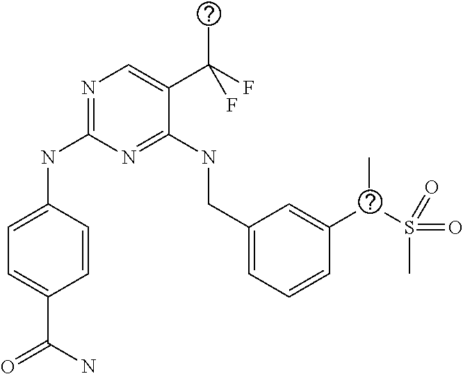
N(C1=NC=C(C(F)(C)F)C(NCC2=CC=CC(C(S(=O)(C)=O)C)=C2)=N1)C1=CC=C(C(N)=O)C=C1
